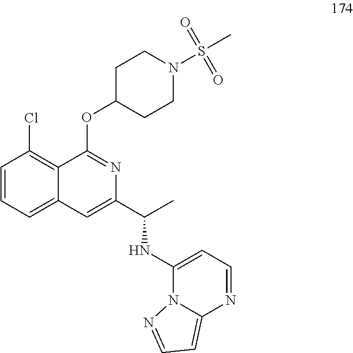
C1=CC=C2C(=C1Cl)C(OC1CCN(S(C)(=O)=O)CC1)=NC(C(C)NC1=CC=NC3=CC=NN13)=C2
